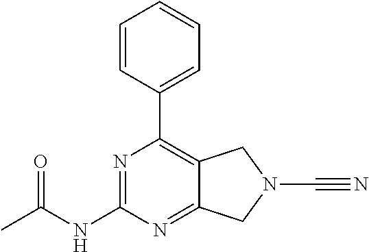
N1=C(NC(C)=O)N=C2C(=C1C1=CC=CC=C1)CN(C#N)C2
